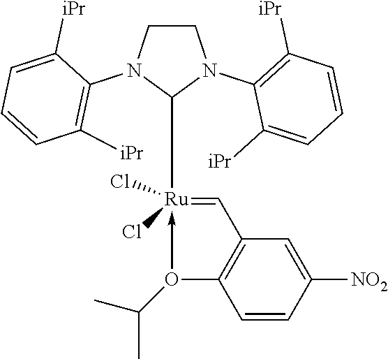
C1CN(C2=C([iPr])C=CC=C2[iPr])C([Ru](=CC2=C(O(C(C)C)->C)C=CC([NO2])=C2)(Cl)Cl)N1C1=C([iPr])C=CC=C1[iPr]
